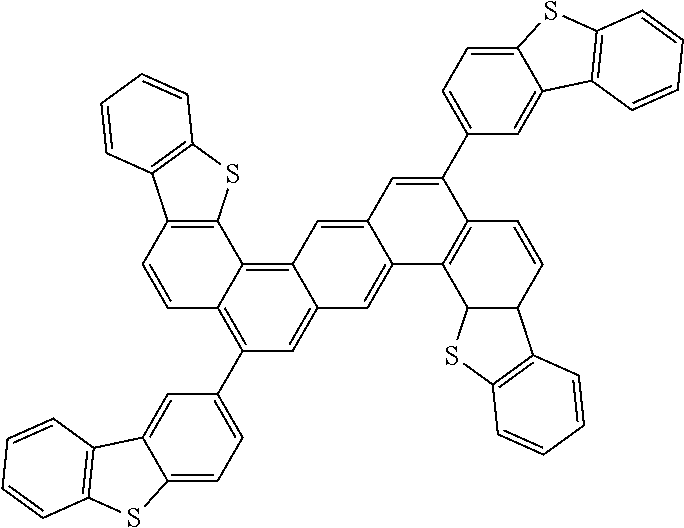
C1=CC2=C(C3=C4C(=CC(C5=CC=C6C(=C5)C5=C(S6)C=CC=C5)=C13)C=C1C(=C4)C=C(C3=CC=C4C(=C3)C3=C(S4)C=CC=C3)C3=C1C1C(C=C3)C3=C(S1)C=CC=C3)SC1=C2C=CC=C1
